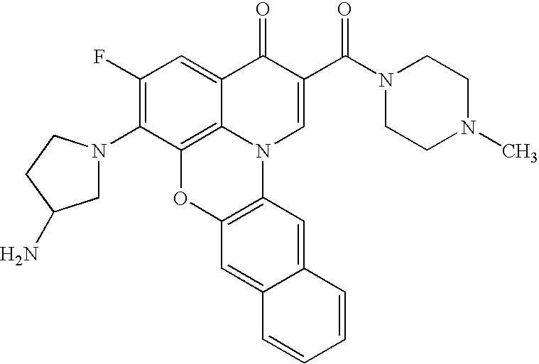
C12=C3C(=CC(F)=C1N1CC(N)CC1)C(=O)C(C(=O)N1CCN(C)CC1)=CN3C1=C(O2)C=C2C(=C1)C=CC=C2
